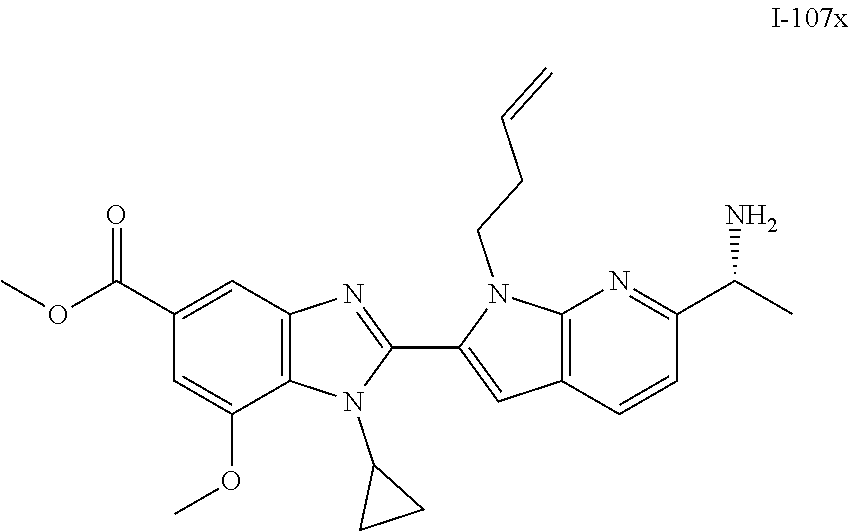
C1(C(OC)=O)=CC2=C(C(OC)=C1)N(C1CC1)C(C1=CC3=C(N1CCC=C)N=C(C(C)N)C=C3)=N2
